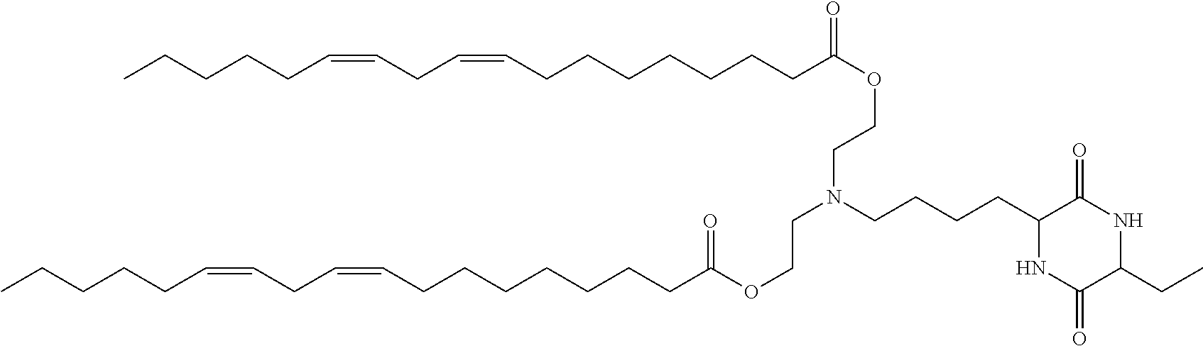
C1(CCCCN(CCOC(=O)CCCCCCCC=CCC=CCCCCC)CCOC(=O)CCCCCCCC=CCC=CCCCCC)NC(=O)C(CC)NC1=O
